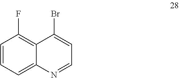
C1(Br)=CC=NC2=CC=CC(F)=C12
